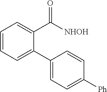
C1=CC=C(C2=CC=C([Ph])C=C2)C(C([NHOH])=O)=C1
